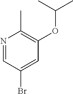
N1=CC(Br)=CC(OC(C)C)=C1C
